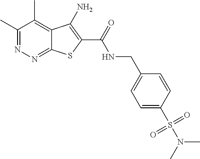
C1(C)=NN=C2C(=C1C)C(N)=C(C(=O)NCC1=CC=C(S(N(C)C)(=O)=O)C=C1)S2
